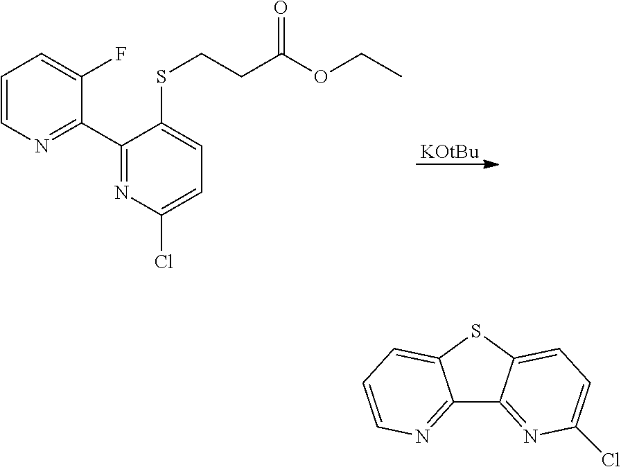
C1=CN=C(C2=NC(Cl)=CC=C2SCCC(=O)OCC)C(F)=C1.[KOtBu].C12=NC=CC=C1SC1=CC=C(Cl)N=C21
